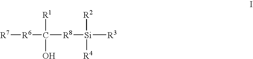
[R7][R6]C([R1])(O)[R8][Si]([R2])([R3])[R4]
